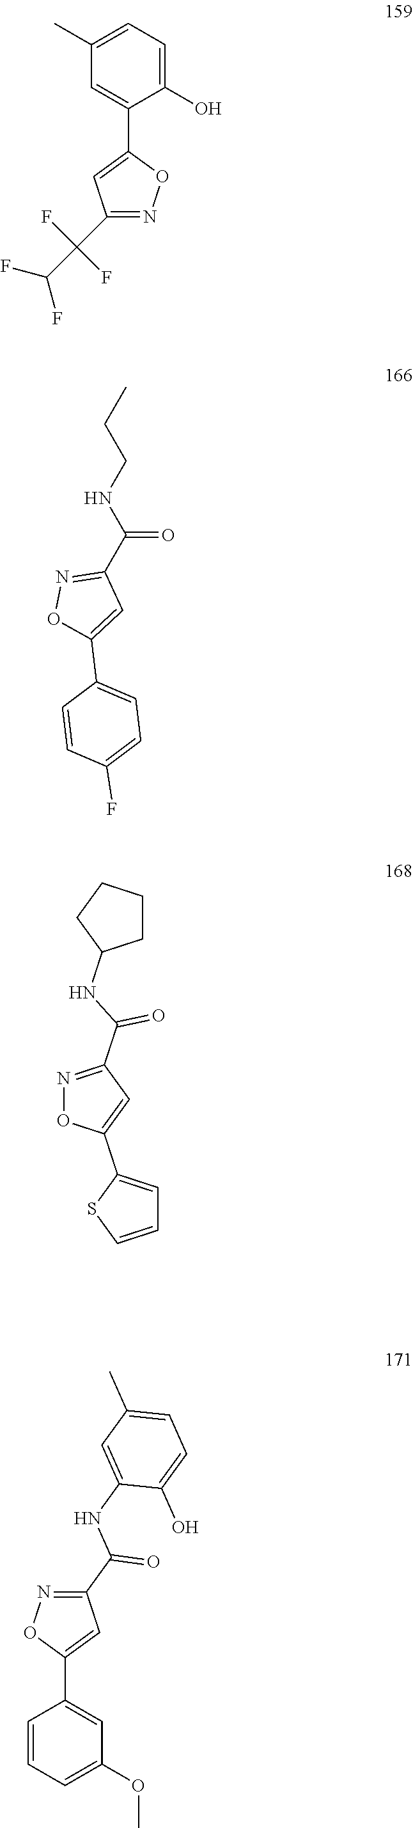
N1=C(C(C(F)F)(F)F)C=C(C2=CC(C)=CC=C2O)O1.N1=C(C(NCCC)=O)C=C(C2=CC=C(F)C=C2)O1.C1=C(C2=CC(C(NC3CCCC3)=O)=NO2)SC=C1.N1=C(C(NC2=CC(C)=CC=C2O)=O)C=C(C2=CC(OC)=CC=C2)O1
